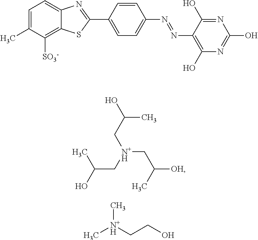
OC(C[N+H](CC(O)C)CC(C)[OH])C.C[N+H](CCO)C.C1=C(C)C([SO3-])=C2C(=C1)N=C(C1=CC=C(N=NC3=C(O)N=C(O)N=C3O)C=C1)S2
